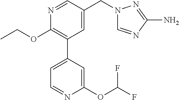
C1(OCC)=C(C2=CC=NC(OC(F)F)=C2)C=C(CN2C=NC(N)=N2)C=N1
